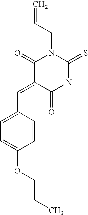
O=C1C(=CC2=CC=C(OCCC)C=C2)C(=O)N(CC=C)C(=S)N1
